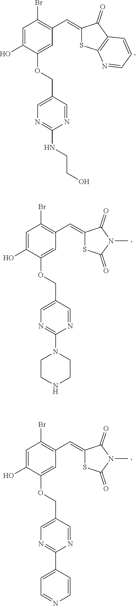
C1=C(O)C(OCC2=CN=C(NCCO)N=C2)=CC(C=C2SC3=C(C2=O)C=CC=N3)=C1Br.C1=C(O)C(OCC2=CN=C(N3CCNCC3)N=C2)=CC(C=C2SC(=O)N(C)C2=O)=C1Br.C1=C(O)C(OCC2=CN=C(C3=CC=NC=C3)N=C2)=CC(C=C2SC(=O)N(C)C2=O)=C1Br
